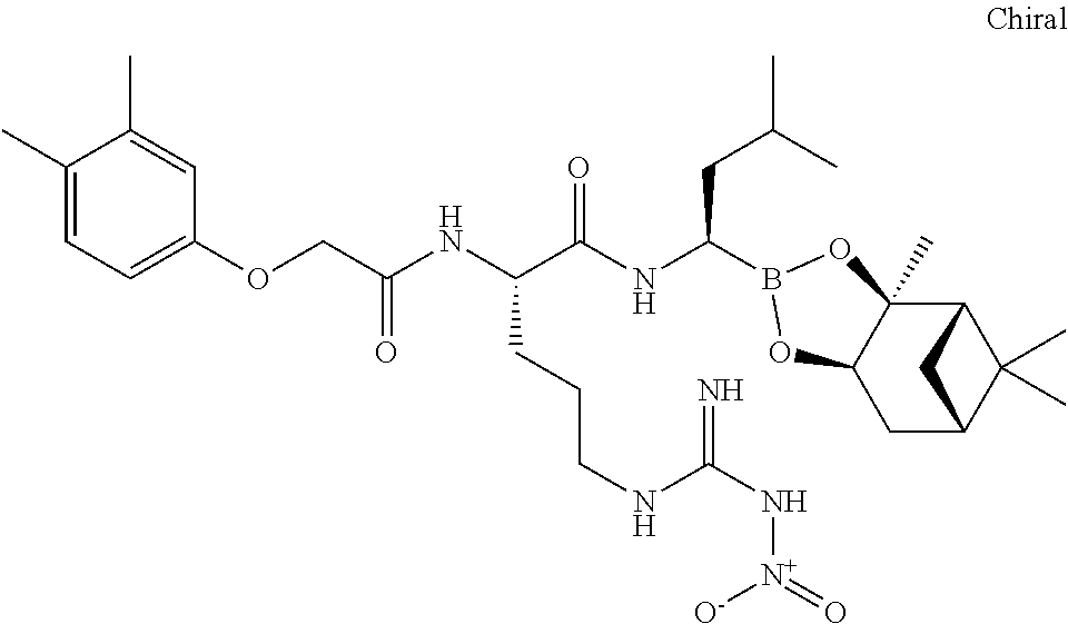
C12C3(C)C(CC(C1(C)C)C2)OB(C(NC(C(NC(COC1=CC=C(C)C(C)=C1)=O)CCCNC(N[N+]([O-])=O)=N)=O)CC(C)C)O3
